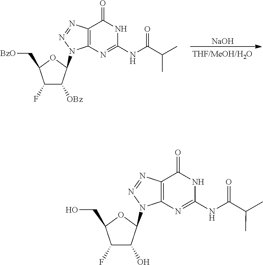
C1(F)C(O)C(N2N=NC3=C2N=C(NC(C(C)C)=O)NC3=O)OC1CO.[NaOH].C1(F)C([OBz])C(N2N=NC3=C2N=C(NC(C(C)C)=O)NC3=O)OC1C[BzO]
